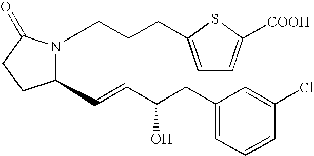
C1(C=CC(O)CC2=CC=CC(Cl)=C2)N(CCCC2=CC=C([COOH])S2)C(=O)CC1
